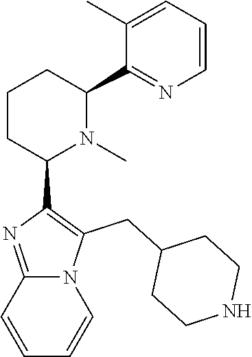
C1CC(C2=C(CC3CCNCC3)N3C(=N2)C=CC=C3)N(C)C(C2=NC=CC=C2C)C1
